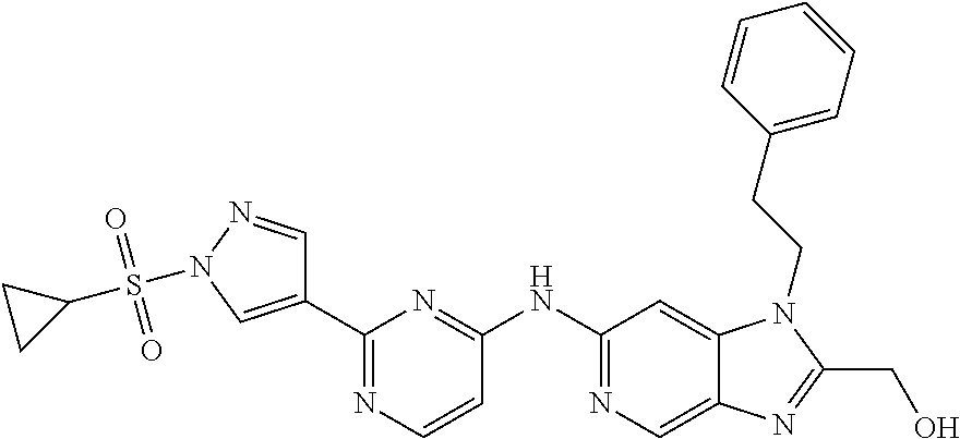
C1(C2=CN(S(C3CC3)(=O)=O)N=C2)=NC=CC(NC2=NC=C3C(=C2)N(CCC2=CC=CC=C2)C(CO)=N3)=N1
